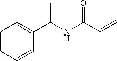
C1=CC=CC(C(NC(C=C)=O)C)=C1
